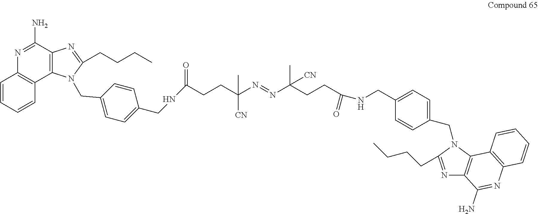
C1=CC=CC2=C1N=C(N)C1=C2N(CC2=CC=C(CNC(CCC(N=NC(CCC(=O)NCC3=CC=C(CN4C5=C(N=C4CCCC)C(N)=NC4=C5C=CC=C4)C=C3)(C)[CN])([CN])C)=O)C=C2)C(CCCC)=N1
